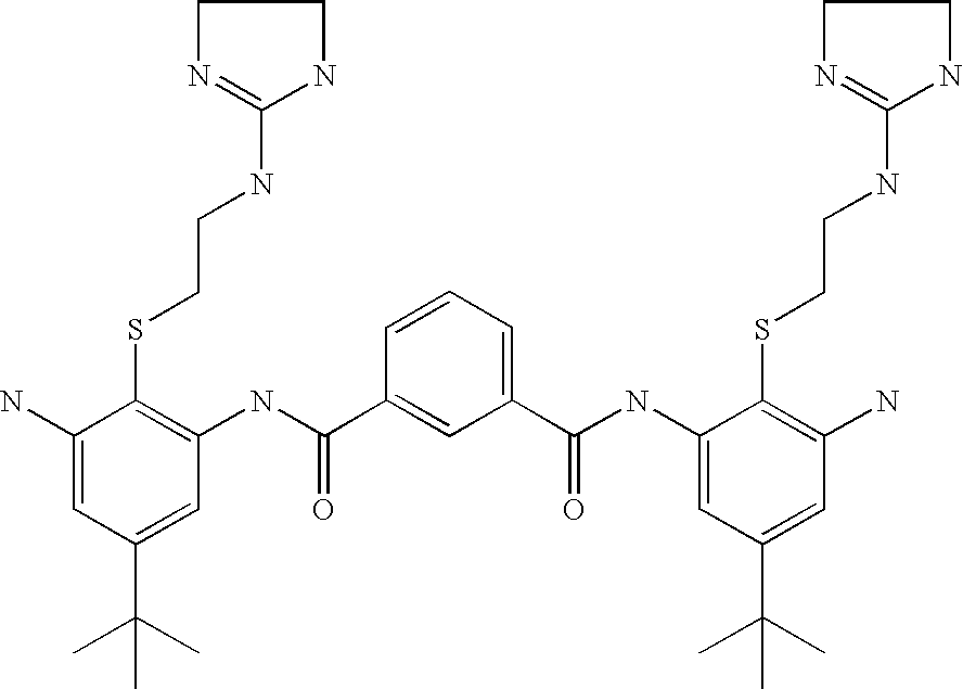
C1(N)=CC(C(C)(C)C)=CC(NC(C2=CC(C(=O)NC3=CC(C(C)(C)C)=CC(N)=C3SCCNC3=NCCN3)=CC=C2)=O)=C1SCCNC1=NCCN1
